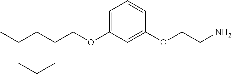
C(OC1=CC=CC(OCCN)=C1)C(CCC)CCC
